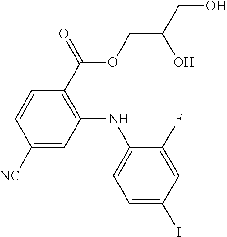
C1=C(I)C=C(F)C(NC2=C(C(OCC(O)CO)=O)C=CC([NC])=C2)=C1
